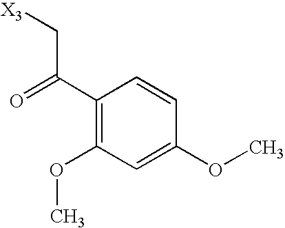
C1(C(=O)C[X3])=C(OC)C=C(OC)C=C1
